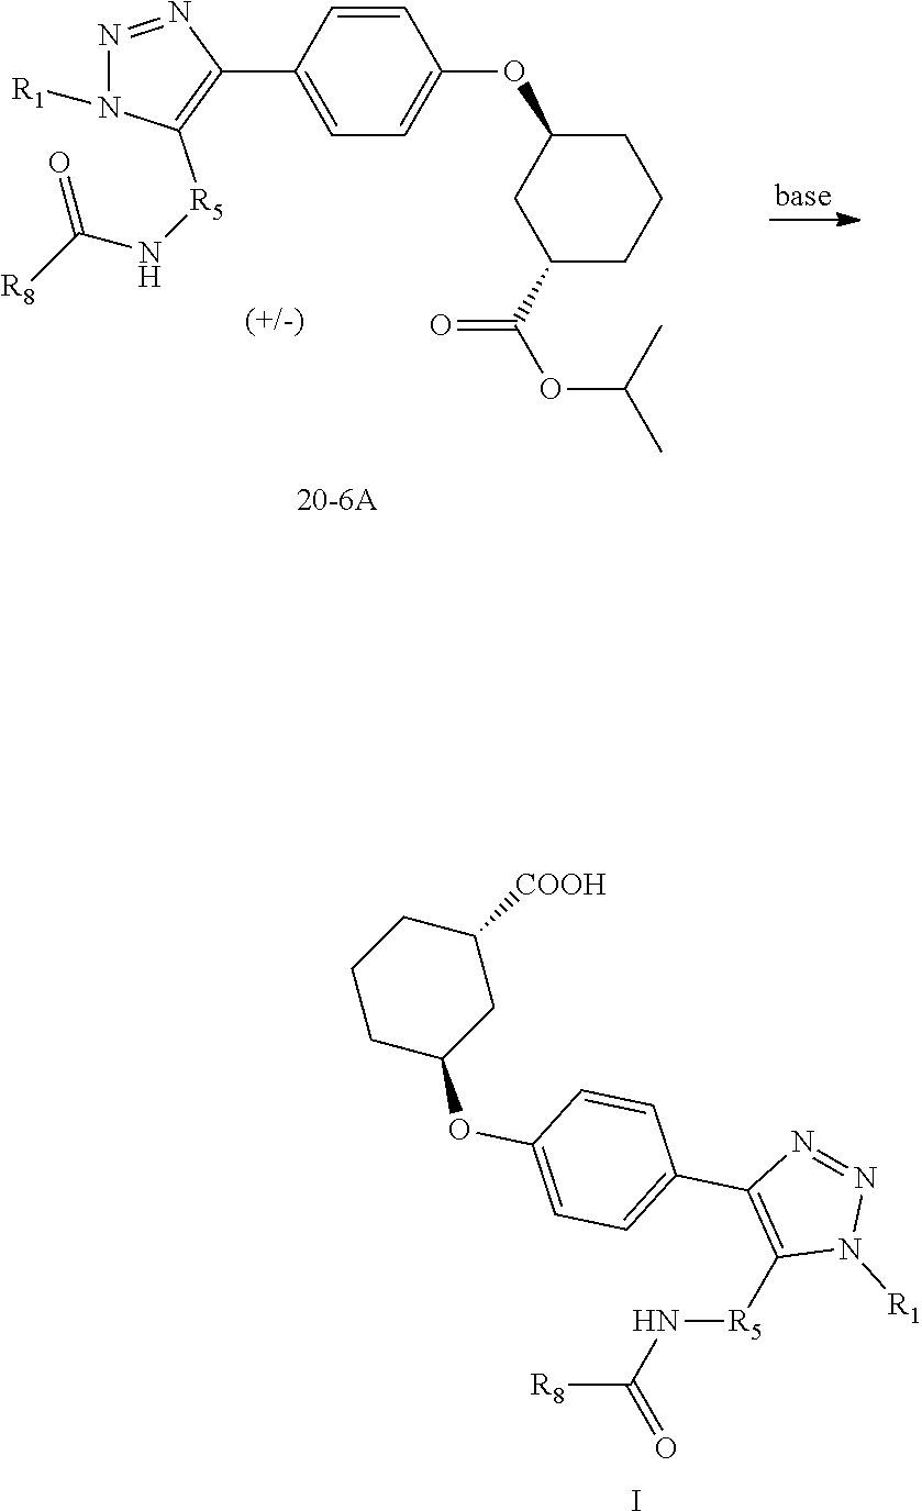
N([R5]C1=C(C2=CC=C(OC3CC([COOH])CCC3)C=C2)N=NN1[R1])C(=O)[R8].I.C1=C(C2=C([R5]NC(=O)[R8])N([R1])N=N2)C=CC(OC2CC(C(=O)OC(C)C)CCC2)=C1
